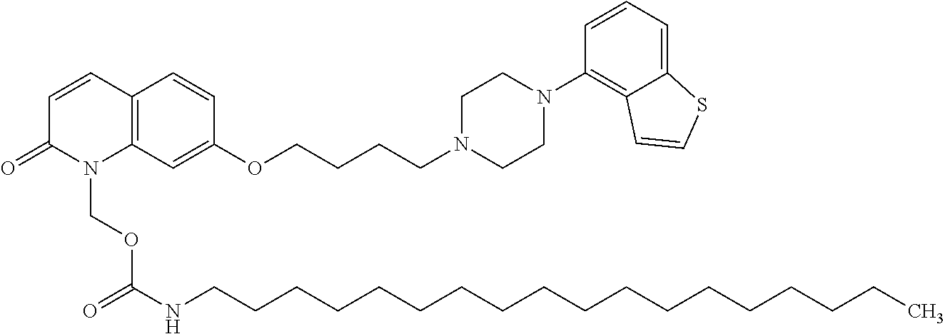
C12=C(C=CC(=O)N1COC(NCCCCCCCCCCCCCCCCCC)=O)C=CC(OCCCCN1CCN(C3=C4C(=CC=C3)SC=C4)CC1)=C2
